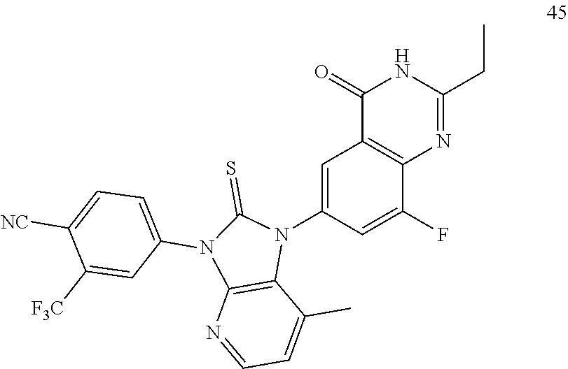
C1([F3C])=CC(N2C3=C(N(C4=CC5=C(C(F)=C4)N=C(CC)NC5=O)C2=S)C(C)=CC=N3)=CC=C1[NC]
